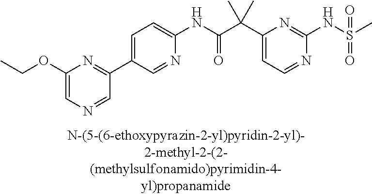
C1(NC(=O)C(C2=CC=NC(NS(=O)(=O)C)=N2)(C)C)=CC=C(C2=NC(OCC)=CN=C2)C=N1
